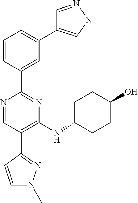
C1=C(C2=NC(NC3CCC(O)CC3)=C(C3=NN(C)C=C3)C=N2)C=CC=C1C1=CN(C)N=C1
